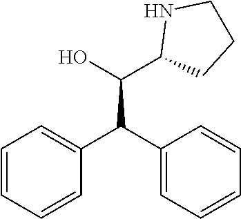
C1=CC=C(C(C2=CC=CC=C2)C(O)C2NCCC2)C=C1
